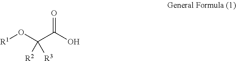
[R1]OC(C(O)=O)([R2])[R3]
